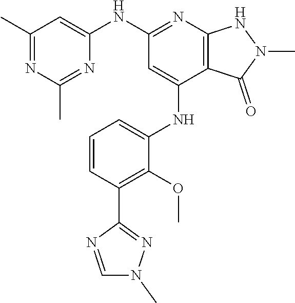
C1(NC2=NC3=C(C(NC4=CC=CC(C5=NN(C)C=N5)=C4OC)=C2)C(=O)N(C)N3)=CC(C)=NC(C)=N1
